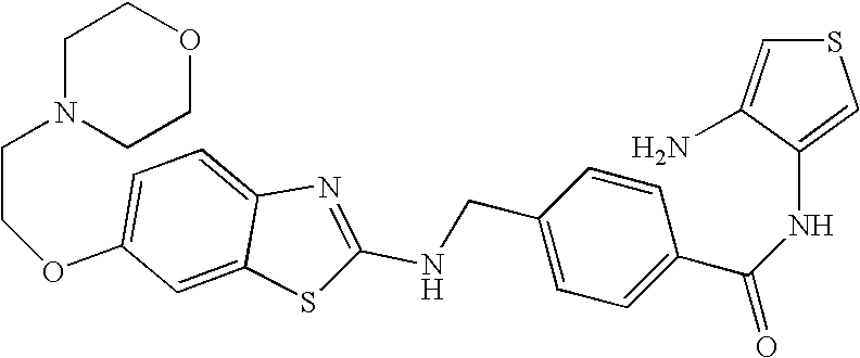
C1N(CCOC2=CC=C3C(=C2)SC(NCC2=CC=C(C(NC4=CSC=C4N)=O)C=C2)=N3)CCOC1
